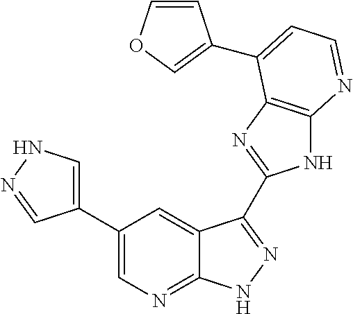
C1(C2=CNN=C2)=CN=C2C(=C1)C(C1=NC3=C(N1)N=CC=C3C1=COC=C1)=NN2
